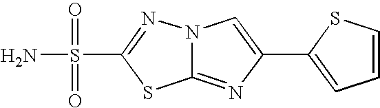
C12=NC(C3=CC=CS3)=CN1N=C(S(N)(=O)=O)S2
